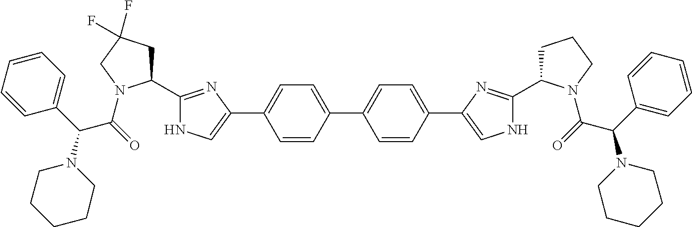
C1=CC(C2=CC=C(C3=CNC(C4CCCN4C(C(N4CCCCC4)C4=CC=CC=C4)=O)=N3)C=C2)=CC=C1C1=CNC(C2CC(F)(F)CN2C(C(C2=CC=CC=C2)N2CCCCC2)=O)=N1
